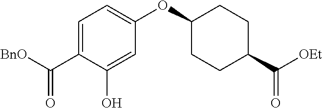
C1=C(C([BnO])=O)C(O)=CC(OC2CCC(C([OEt])=O)CC2)=C1
